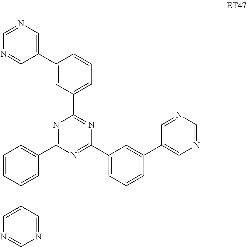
N1=C(C2=CC=CC(C3=CN=CN=C3)=C2)N=C(C2=CC=CC(C3=CN=CN=C3)=C2)N=C1C1=CC=CC(C2=CN=CN=C2)=C1
